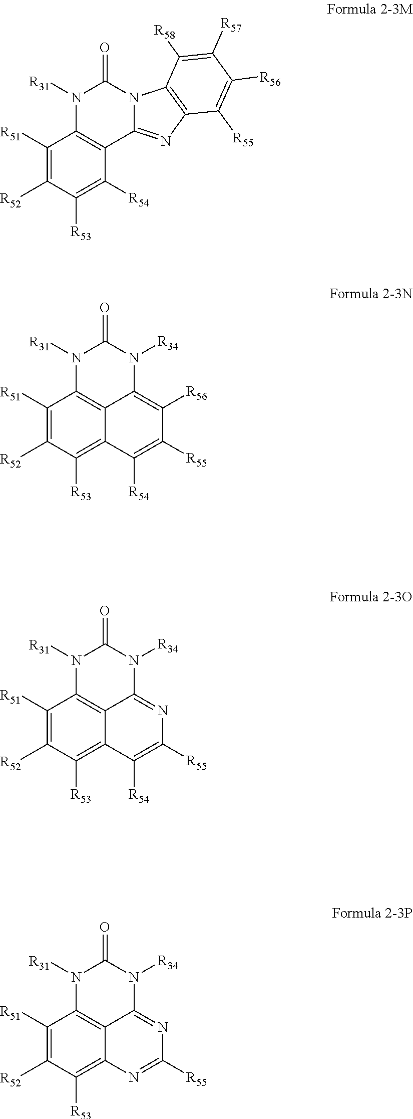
N1([R31])C2=C(C3=NC4=C(N3C1=O)C([R58])=C([R57])C([R56])=C4[R55])C([R54])=C([R53])C([R52])=C2[R51].N1([R31])C2=C3C(=C([R56])C([R55])=C([R54])C3=C([R53])C([R52])=C2[R51])N([R34])C1=O.N1([R31])C2=C3C(=NC([R55])=C([R54])C3=C([R53])C([R52])=C2[R51])N([R34])C1=O.N1([R31])C2=C3C(=NC([R55])=NC3=C([R53])C([R52])=C2[R51])N([R34])C1=O
